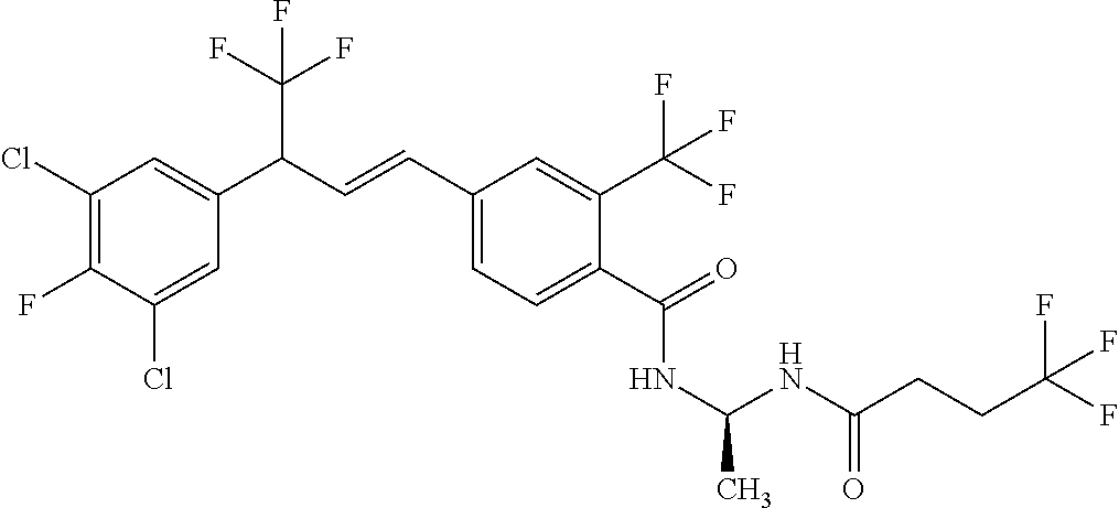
C1(Cl)=C(F)C(Cl)=CC(C(C=CC2=CC=C(C(=O)NC(NC(CCC(F)(F)F)=O)C)C(C(F)(F)F)=C2)C(F)(F)F)=C1
